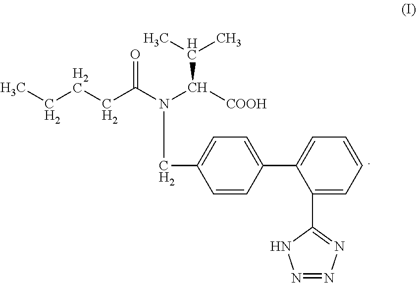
CCCCC(N(C(C(C)C)[COOH])CC1=CC=C(C2=CC=CC=C2C2=NN=NN2)C=C1)=O
